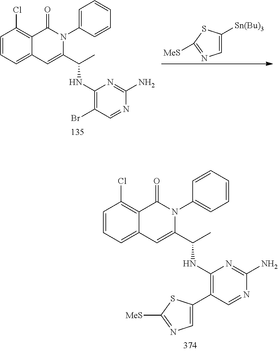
C1=CC=C2C(=C1Cl)C(=O)N(C1=CC=CC=C1)C(C(C)NC1=C(C3=CN=C([MeS])S3)C=NC(N)=N1)=C2.C1=C([Sn(Bu)3])SC([MeS])=N1.C1=CC=C2C(=C1Cl)C(=O)N(C1=CC=CC=C1)C(C(C)NC1=C(Br)C=NC(N)=N1)=C2
